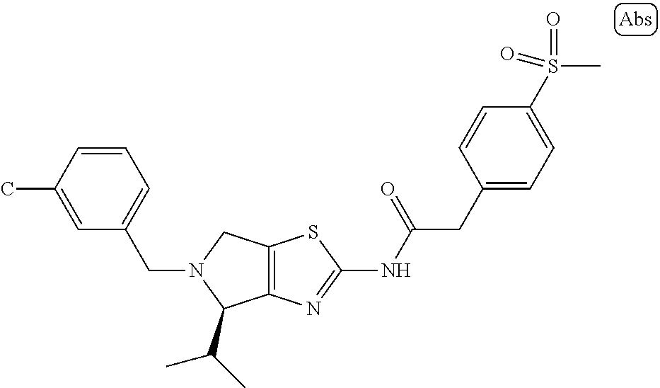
C12=C(N=C(NC(CC3=CC=C(S(C)(=O)=O)C=C3)=O)S1)C(C(C)C)N(CC1=CC=CC(C)=C1)C2
